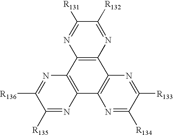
C1([R132])=NC2=C(N=C1[R131])C1=C(C3=C2N=C([R133])C([R134])=N3)N=C([R135])C([R136])=N1
